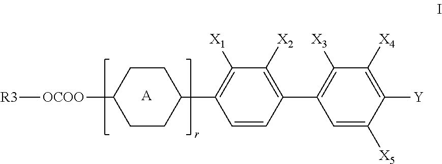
C1=CC(C2=C([X3])C([X4])=C([Y])C([X5])=C2)=C([X2])C([X1])=C1C1CCC([OCOO][R3])CC1.[A]
